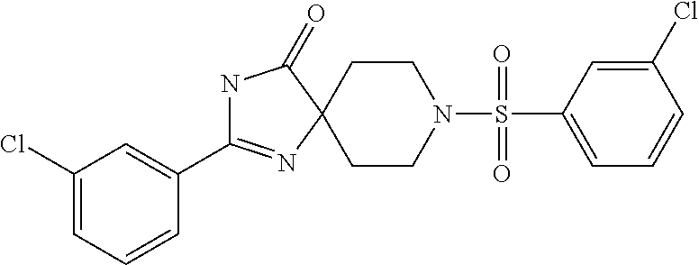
N1C(C2=CC(Cl)=CC=C2)=NC2(C1=O)CCN(S(=O)(=O)C1=CC=CC(Cl)=C1)CC2
